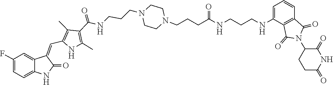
C1CN(CCCNC(C2=C(C)NC(C=C3C4=CC(F)=CC=C4NC3=O)=C2C)=O)CCN1CCCC(=O)NCCCNC1=CC=CC2=C1C(=O)N(C1CCC(=O)NC1=O)C2=O
